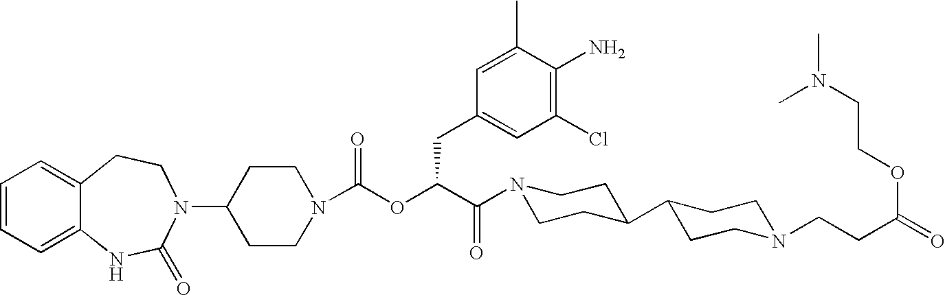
C1=CC=C2C(=C1)CCN(C1CCN(C(OC(C(N3CCC(C4CCN(CCC(=O)OCCN(C)C)CC4)CC3)=O)CC3=CC(Cl)=C(N)C(C)=C3)=O)CC1)C(=O)N2
